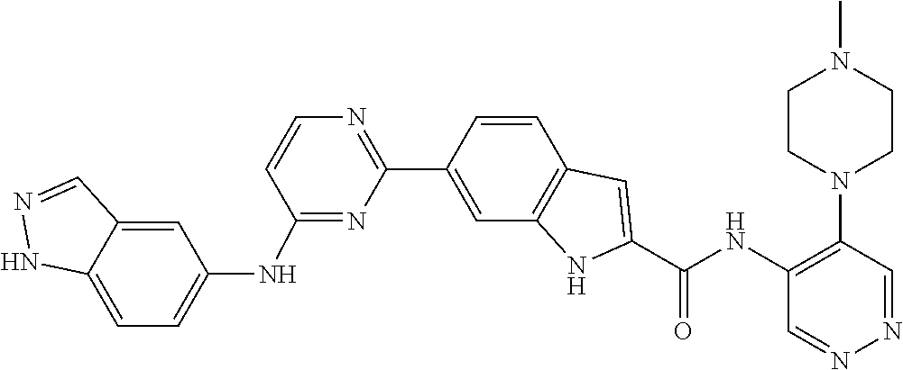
C1=CC2=C(C=C1C1=NC=CC(NC3=CC=C4NN=CC4=C3)=N1)NC(C(=O)NC1=C(N3CCN(C)CC3)C=NN=C1)=C2
